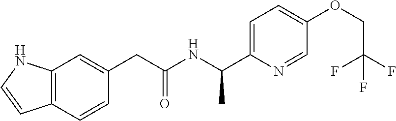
C12=C(C=CC(CC(NC(C3=CC=C(OCC(F)(F)F)C=N3)C)=O)=C1)C=CN2
